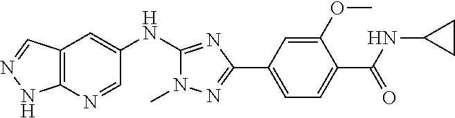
C12=C(N=CC(NC3=NC(C4=CC=C(C(=O)NC5CC5)C(OC)=C4)=NN3C)=C1)NN=C2
